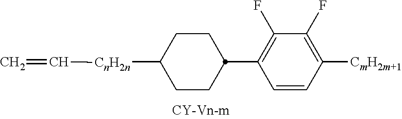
C1CC([CnH2n]C=C)CCC1C1=C(F)C(F)=C([CmH2m+1])C=C1
